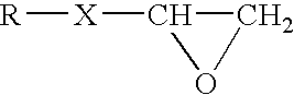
C1C([X][R])O1
